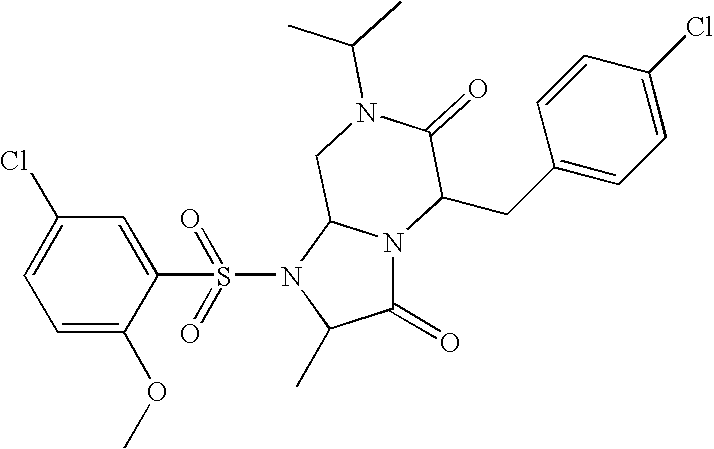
C1=C(OC)C(S(N2C(C)C(=O)N3C2CN(C(C)C)C(=O)C3CC2=CC=C(Cl)C=C2)(=O)=O)=CC(Cl)=C1
